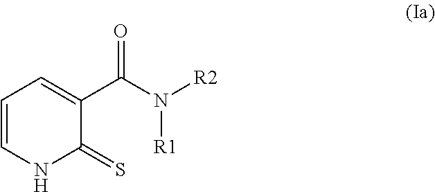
C1=CNC(=S)C(C(N([R2])[R1])=O)=C1
